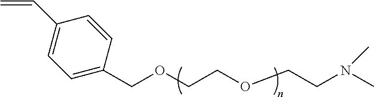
C1=C(COCCOCCN(C)C)C=CC(C=C)=C1
